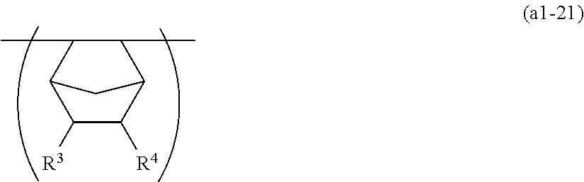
C1([R3])C([R4])C2C(C)C(C)C1C2
